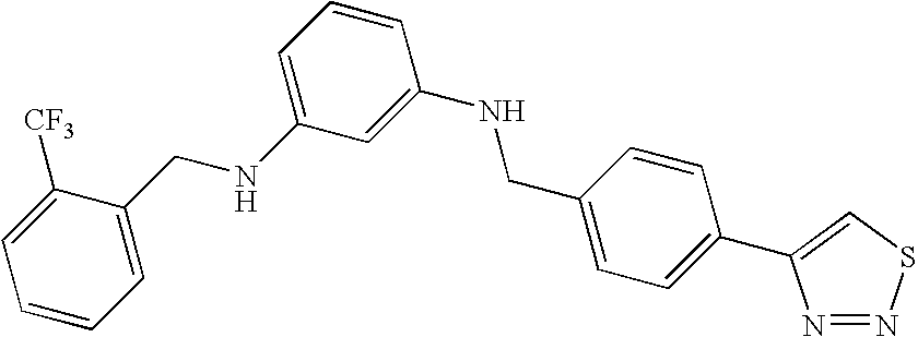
C1=CC=C(CNC2=CC=CC(NCC3=CC=C(C4=CSN=N4)C=C3)=C2)C([CF3])=C1
